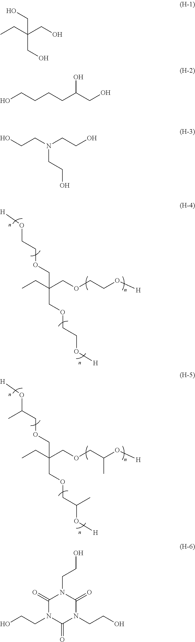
[H]OCCOCC(CC)(COCCO[H])COCCO[H].[H]OC(COCC(CC)(COCC(O[H])C)COCC(O[H])C)C.CCC(CO)(CO)CO.OCCCCC(CO)O.OCCN(CCO)CCO.OCCN1C(=O)N(CCO)C(=O)N(CCO)C1=O
